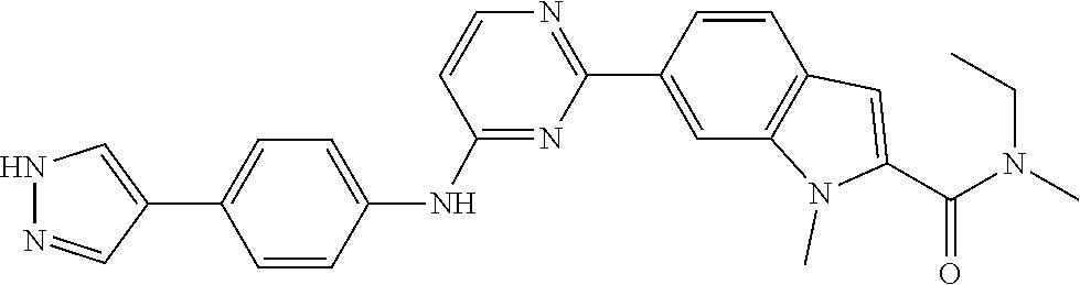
N(C(C1=CC2=C(N1C)C=C(C1=NC=CC(NC3=CC=C(C4=CNN=C4)C=C3)=N1)C=C2)=O)(C)CC
